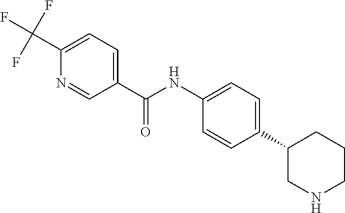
C1(C(NC2=CC=C(C3CNCCC3)C=C2)=O)=CC=C(C(F)(F)F)N=C1
